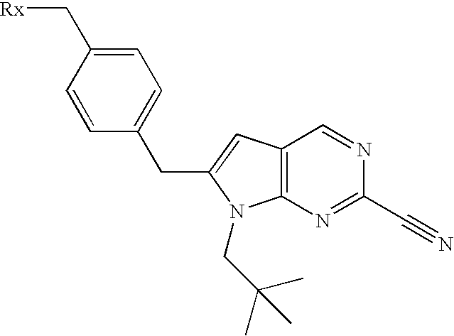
C1=CC(CC2=CC3=C(N2CC(C)(C)C)N=C(C#N)N=C3)=CC=C1C[Rx]
